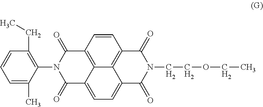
C12=C3C(=CC=C4C3=C(C=C1)C(=O)N(CCOCC)C4=O)C(=O)N(C1=C(CC)C=CC=C1C)C2=O
